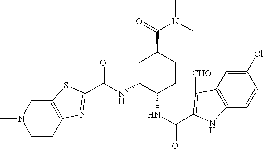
C12=C(CCN(C)C1)N=C(C(NC1C(NC(=O)C3=C([CHO])C4=C(C=CC(Cl)=C4)N3)CCC(C(N(C)C)=O)C1)=O)S2
